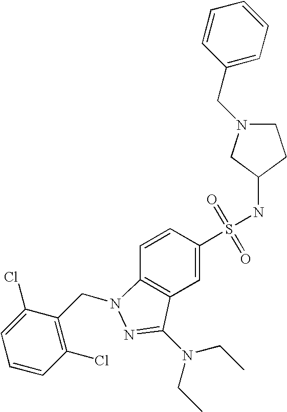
C12=C(C=C(S(=O)(=O)NC3CCN(CC4=CC=CC=C4)C3)C=C1)C(N(CC)CC)=NN2CC1=C(Cl)C=CC=C1Cl
